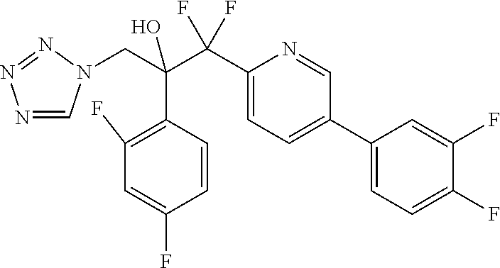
C(C(C(C1=CC=C(C2=CC=C(F)C(F)=C2)C=N1)(F)F)(C1=C(F)C=C(F)C=C1)O)N1C=NN=N1
